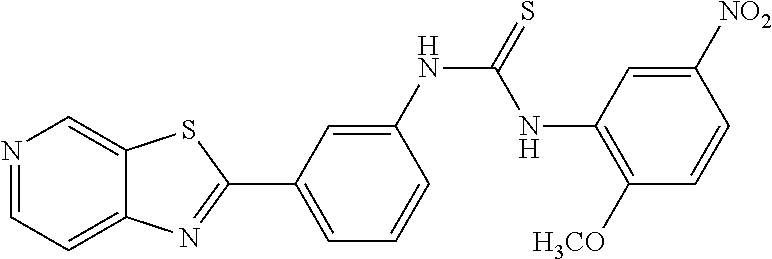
N1=CC=C2C(=C1)SC(C1=CC=CC(NC(NC3=C([H3CO])C=CC([NO2])=C3)=S)=C1)=N2
